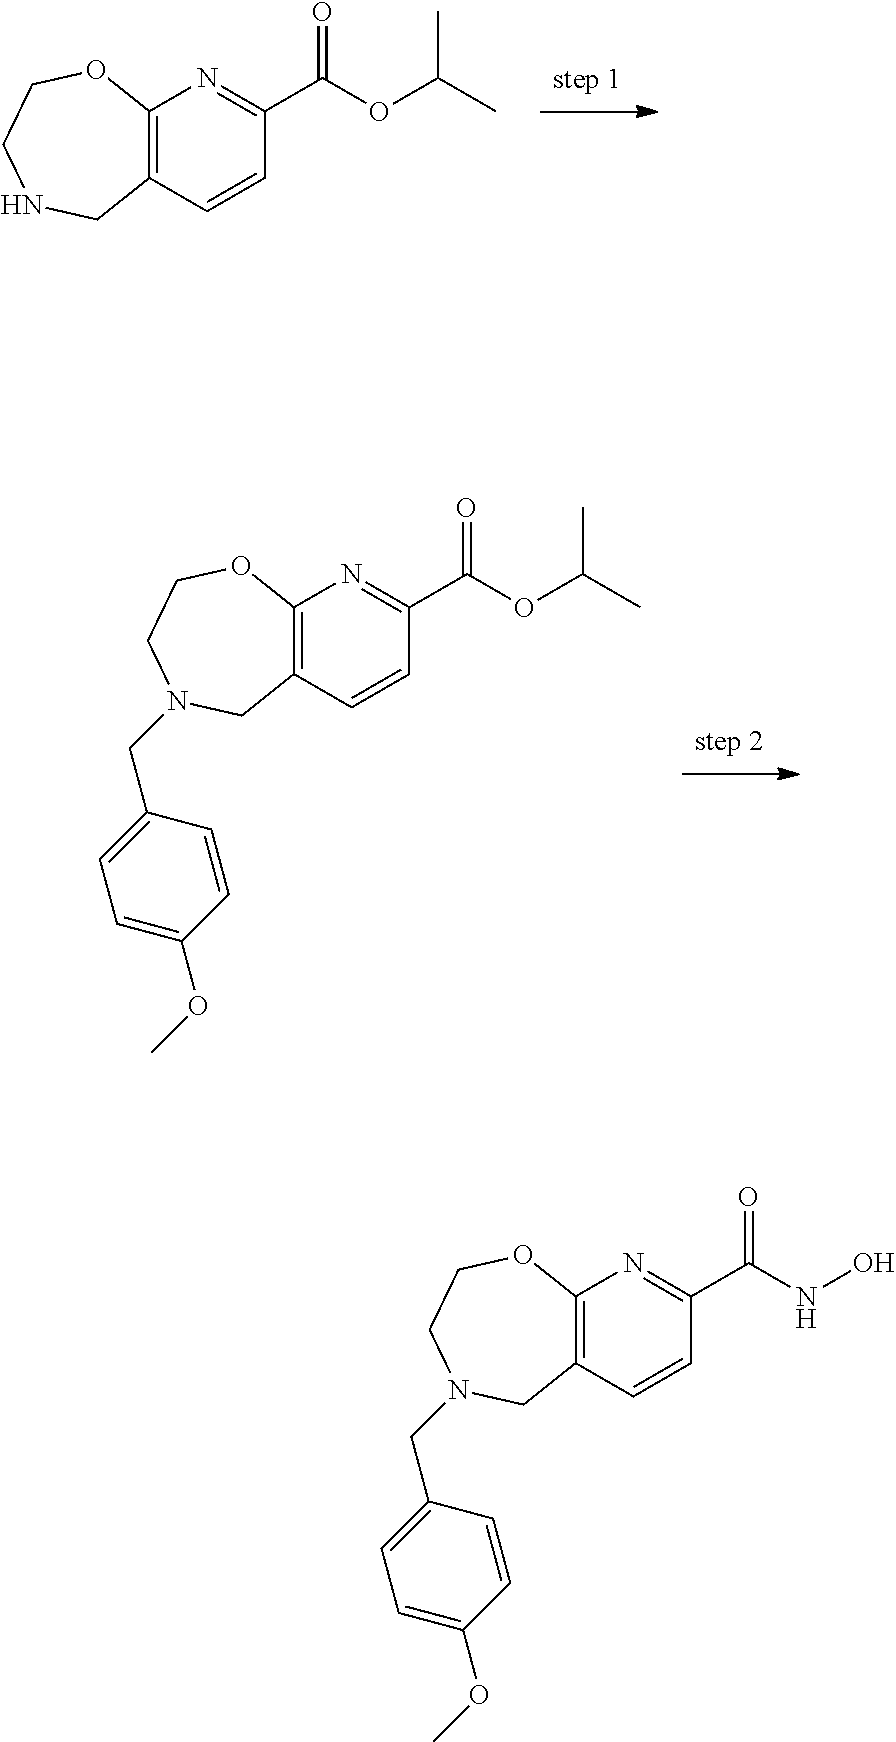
C12=C(C=CC(C(NO)=O)=N1)CN(CC1=CC=C(OC)C=C1)CCO2.C12=C(C=CC(C(OC(C)C)=O)=N1)CNCCO2.C12=C(C=CC(C(OC(C)C)=O)=N1)CN(CC1=CC=C(OC)C=C1)CCO2
